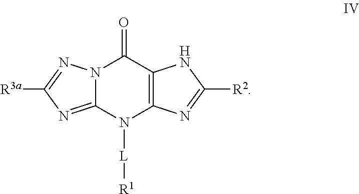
N12C(=NC([R3a])=N1)N([L][R1])C1=C(C2=O)NC([R2])=N1
